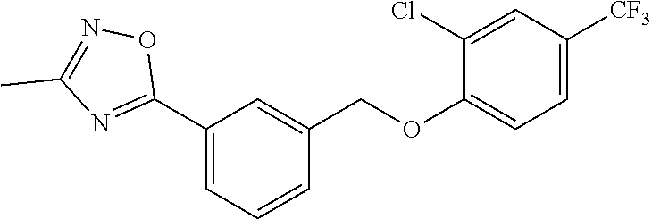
C1(Cl)=CC([CF3])=CC=C1OCC1=CC(C2=NC(C)=NO2)=CC=C1
